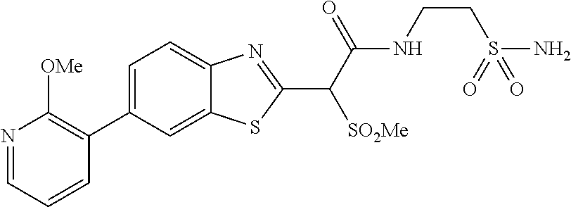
C1=C(C2=C([OMe])N=CC=C2)C=C2C(=C1)N=C(C(C(NCCS(N)(=O)=O)=O)[SO2Me])S2
